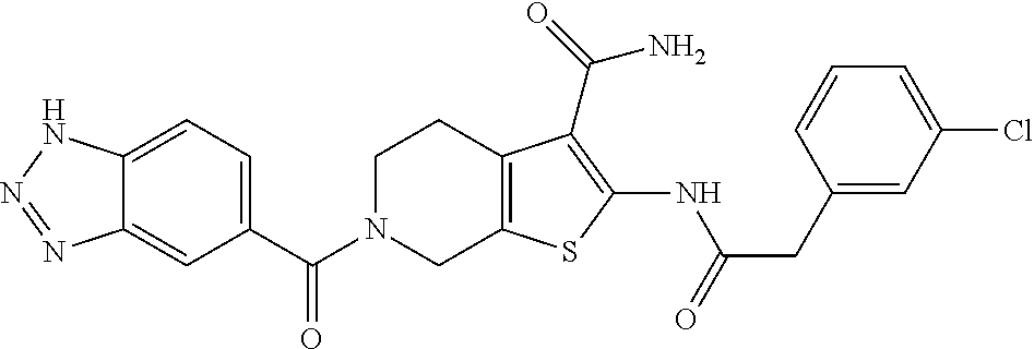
C1=C2C(=CC(C(N3CC4=C(CC3)C(C(=O)N)=C(NC(CC3=CC(Cl)=CC=C3)=O)S4)=O)=C1)N=NN2
